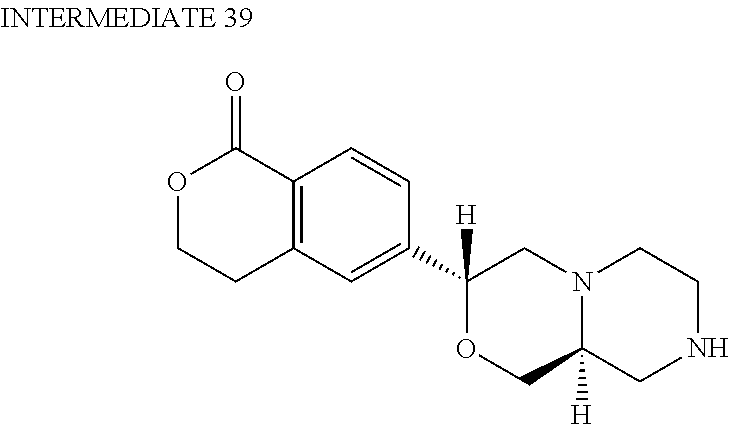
C12=C(C=C(C3([H])OCC4([H])N(C3)CCNC4)C=C1)CCOC2=O
